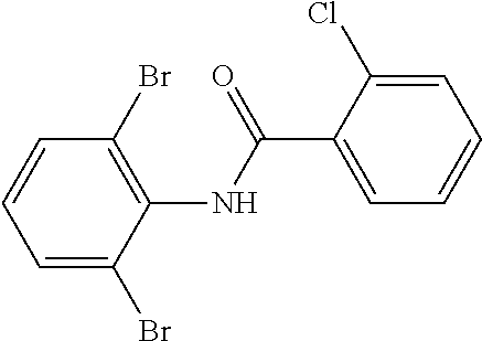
C1=C(Cl)C(C(NC2=C(Br)C=CC=C2Br)=O)=CC=C1
